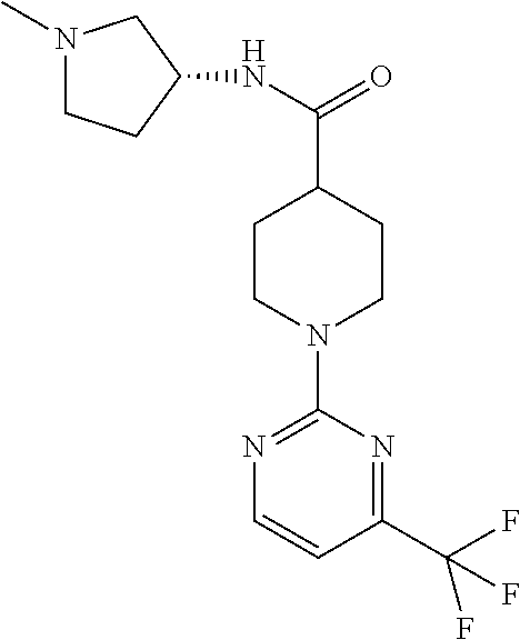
N1(C)CCC(NC(=O)C2CCN(C3=NC=CC(C(F)(F)F)=N3)CC2)C1
